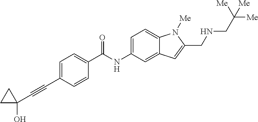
C1(C#CC2(O)CC2)=CC=C(C(=O)NC2=CC=C3C(=C2)C=C(CNCC([Me])([Me])[Me])N3[Me])C=C1
